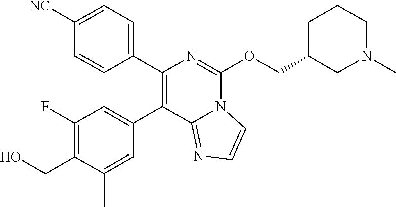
C1([NC])=CC=C(C2=C(C3=CC(F)=C(CO)C(C)=C3)C3=NC=CN3C(OCC3CN(C)CCC3)=N2)C=C1
